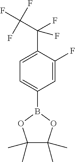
C1(B2OC(C)(C)C(C)(C)O2)=CC=C(C(C(F)(F)F)(F)F)C(F)=C1
